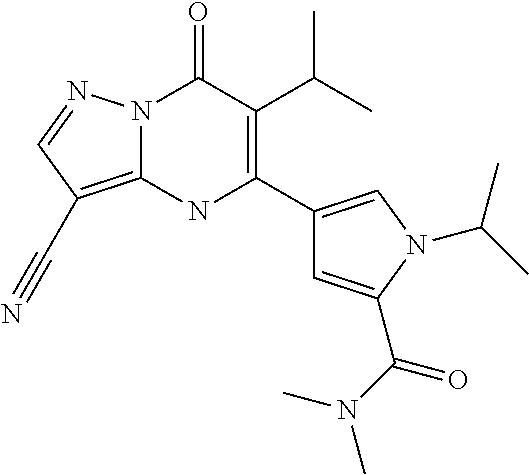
N12C(=C(C#N)C=N1)NC(C1=CN(C(C)C)C(C(=O)N(C)C)=C1)=C(C(C)C)C2=O
